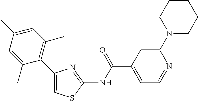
C1(C2=C(C)C=C(C)C=C2C)=CSC(NC(C2=CC=NC(N3CCCCC3)=C2)=O)=N1
